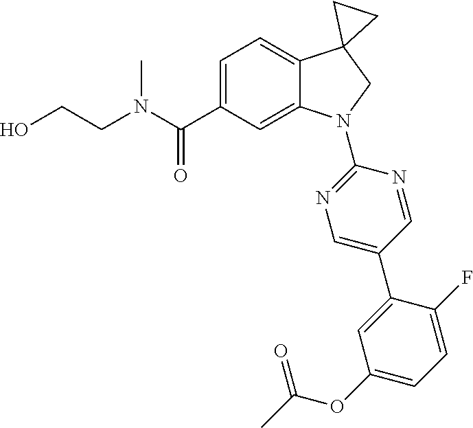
C(C1=CC=C2C(=C1)N(C1=NC=C(C3=CC(OC(=O)C)=CC=C3F)C=N1)CC21CC1)(=O)N(C)CCO
